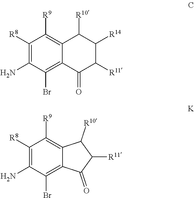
C1([R8])=C(N)C(Br)=C2C(=C1[R9])C([R10])C([R11])C2=O.C1([R8])=C(N)C(Br)=C2C(=C1[R9])C([R10])C([R14])C([R11])C2=O
